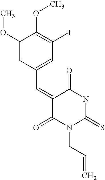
C1(OC)=CC(C=C2C(=O)N(CC=C)C(=S)NC2=O)=CC(I)=C1OC
